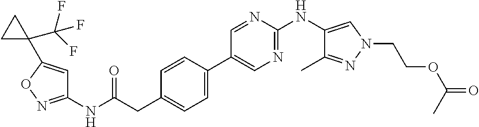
C1(NC(=O)CC2=CC=C(C3=CN=C(NC4=CN(CCOC(=O)C)N=C4C)N=C3)C=C2)=NOC(C2(C(F)(F)F)CC2)=C1
